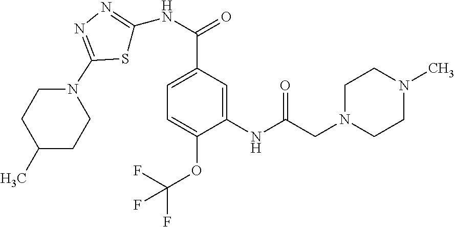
C1=C(C(NC2=NN=C(N3CCC(C)CC3)S2)=O)C=C(NC(CN2CCN(C)CC2)=O)C(OC(F)(F)F)=C1
